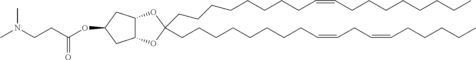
C(CCCCCCCC=CCCCCCCCC)C1(CCCCCCCCC=CCC=CCCCCC)OC2C(O1)CC(OC(CCN(C)C)=O)C2
